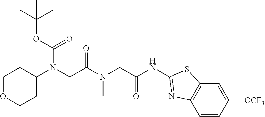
C1OCCC(N(CC(N(CC(NC2=NC3=C(C=C([OCF3])C=C3)S2)=O)C)=O)C(OC(C)(C)C)=O)C1
